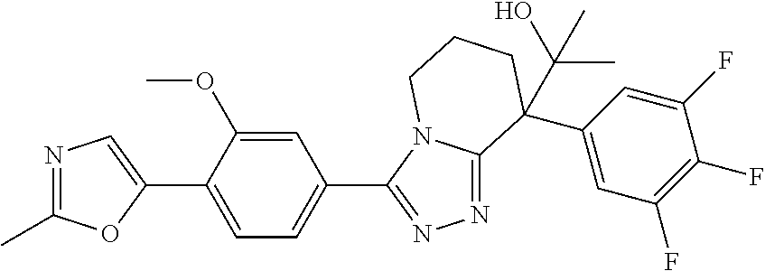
N1=C(C)OC(C2=CC=C(C3=NN=C4N3CCCC4(C3=CC(F)=C(F)C(F)=C3)C(O)(C)C)C=C2OC)=C1
